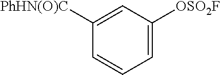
C1([PhHN(O)C])=CC([OSO2F])=CC=C1
